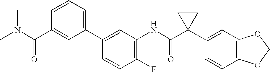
C1(C2=CC=CC(C(N(C)C)=O)=C2)=CC(NC(C2(C3=CC4=C(C=C3)OCO4)CC2)=O)=C(F)C=C1
